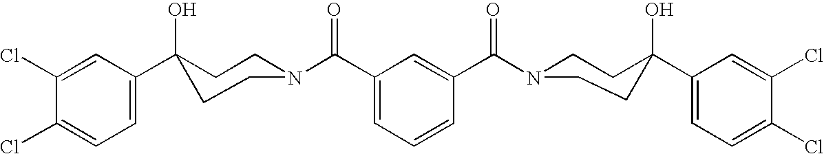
C1=C(C2(O)CCN(C(C3=CC=CC(C(N4CCC(C5=CC=C(Cl)C(Cl)=C5)(O)CC4)=O)=C3)=O)CC2)C=C(Cl)C(Cl)=C1
